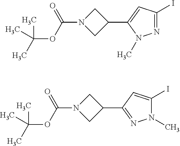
N1=C(I)C=C(C2CN(C(OC(C)(C)C)=O)C2)N1C.N1(C)C(I)=CC(C2CN(C(OC(C)(C)C)=O)C2)=N1
